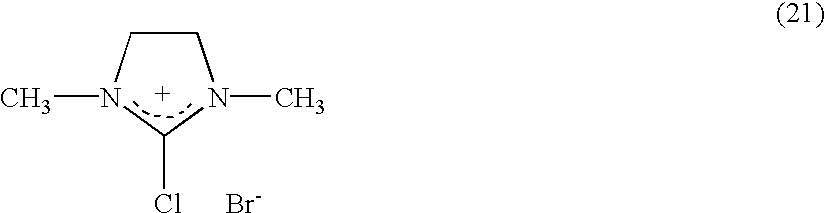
C1CN(C)C([Cl      Br-])N1C
